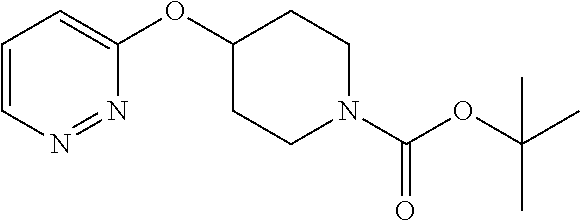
C1=C(OC2CCN(C(OC(C)(C)C)=O)CC2)N=NC=C1
